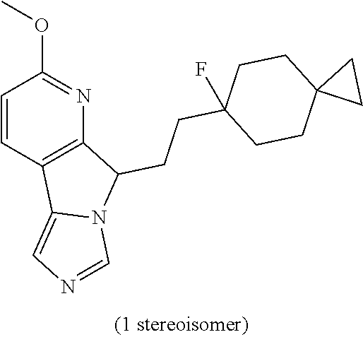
C1=CC2=C(N=C1OC)C(CCC1(F)CCC3(CC1)CC3)N1C2=CN=C1
